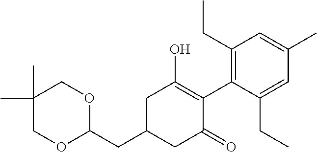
C1(CC2CC(=O)C(C3=C(CC)C=C(C)C=C3CC)=C(O)C2)OCC(C)(C)CO1
